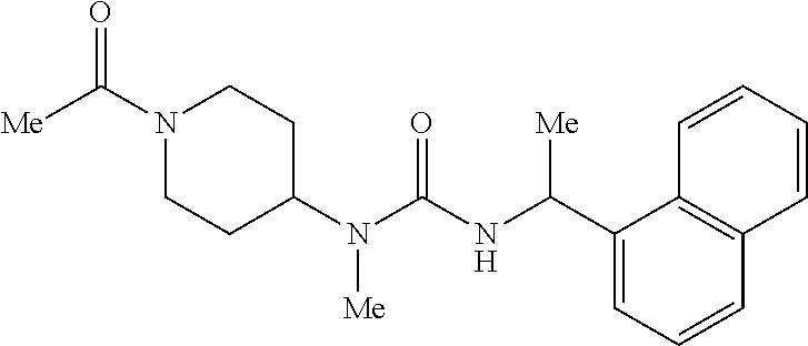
N1(C([Me])=O)CCC(N(C(NC(C2=CC=CC3=C2C=CC=C3)[Me])=O)[Me])CC1
